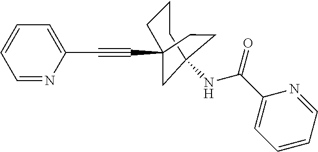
C1=NC(C#CC23CCCC(NC(C4=CC=CC=N4)=O)(C2)CC3)=CC=C1
